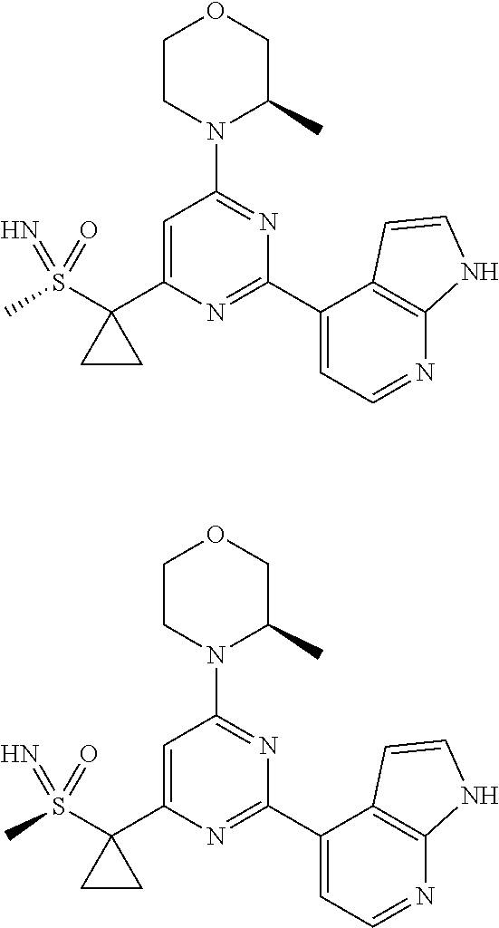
C1=C(C2(S(C)(=N)=O)CC2)N=C(C2=CC=NC3=C2C=CN3)N=C1N1C(C)COCC1.C1=C(C2(S(C)(=N)=O)CC2)N=C(C2=CC=NC3=C2C=CN3)N=C1N1C(C)COCC1
